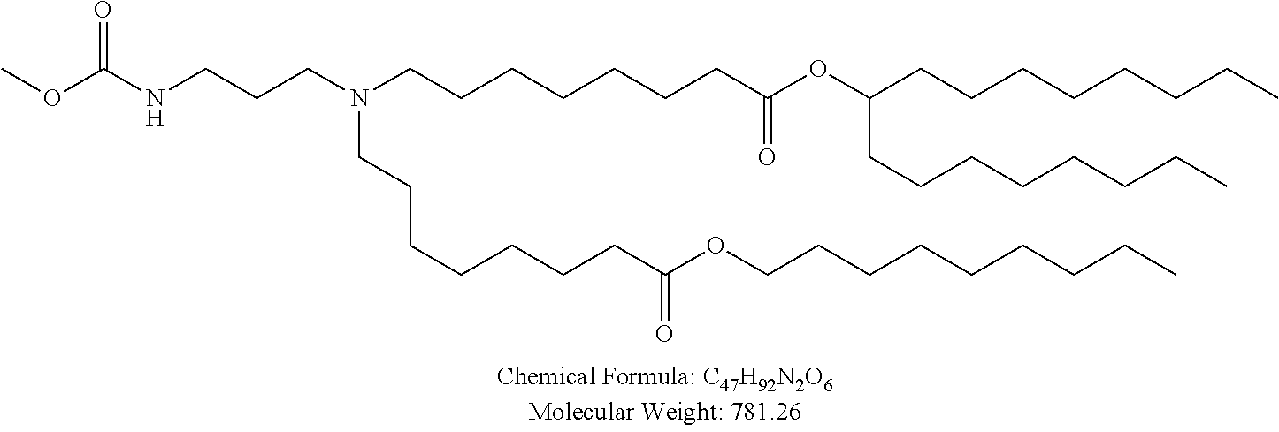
C(CCN(CCCCCCCC(OC(CCCCCCCC)CCCCCCCC)=O)CCCCCCCC(OCCCCCCCCC)=O)NC(OC)=O
